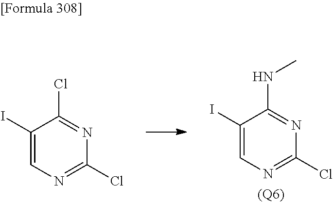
C1(I)=CN=C(Cl)N=C1NC.[(Q6)].C1(I)=CN=C(Cl)N=C1Cl
